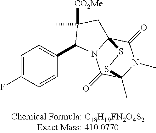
C1=C(F)C=CC(C2N3C4(CC2(C)[CO2Me])C(=O)N(C)C(C)(C3=O)SS4)=C1
